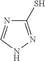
C1(S)=NNC=N1
